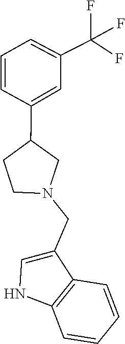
C1(CN2CC(C3=CC(C(F)(F)F)=CC=C3)CC2)=CNC2=C1C=CC=C2
